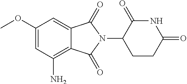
C1(OC)=CC(N)=C2C(=C1)C(=O)N(C1CCC(=O)NC1=O)C2=O
